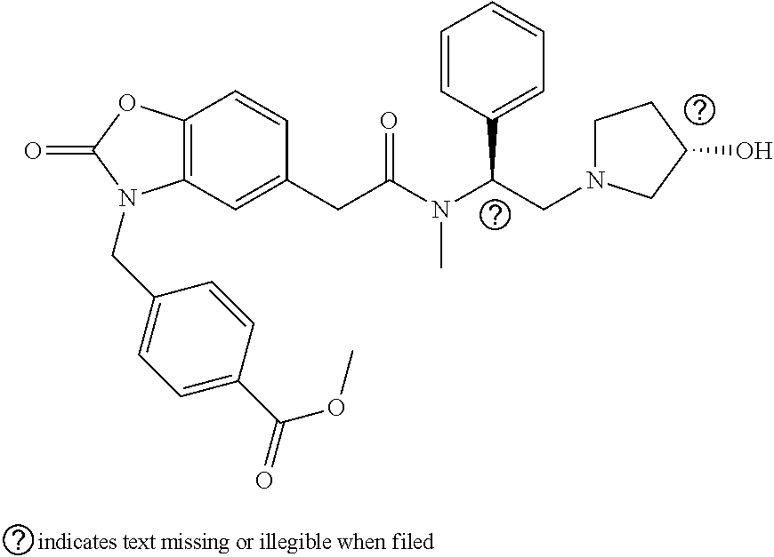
C12=C(C=CC(CC(=O)N(C(CN3CCC(O)C3)C3=CC=CC=C3)C)=C1)OC(=O)N2CC1=CC=C(C(OC)=O)C=C1
